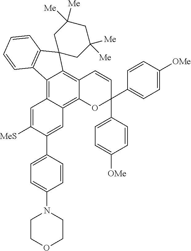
C12=C3C(=C4C(=C1C1(C5=C2C=CC=C5)CC([Me])([Me])CC([Me])([Me])C1)C=CC(C1=CC=C([OMe])C=C1)(C1=CC=C([OMe])C=C1)O4)C=C(C1=CC=C(N2CCOCC2)C=C1)C([MeS])=C3
